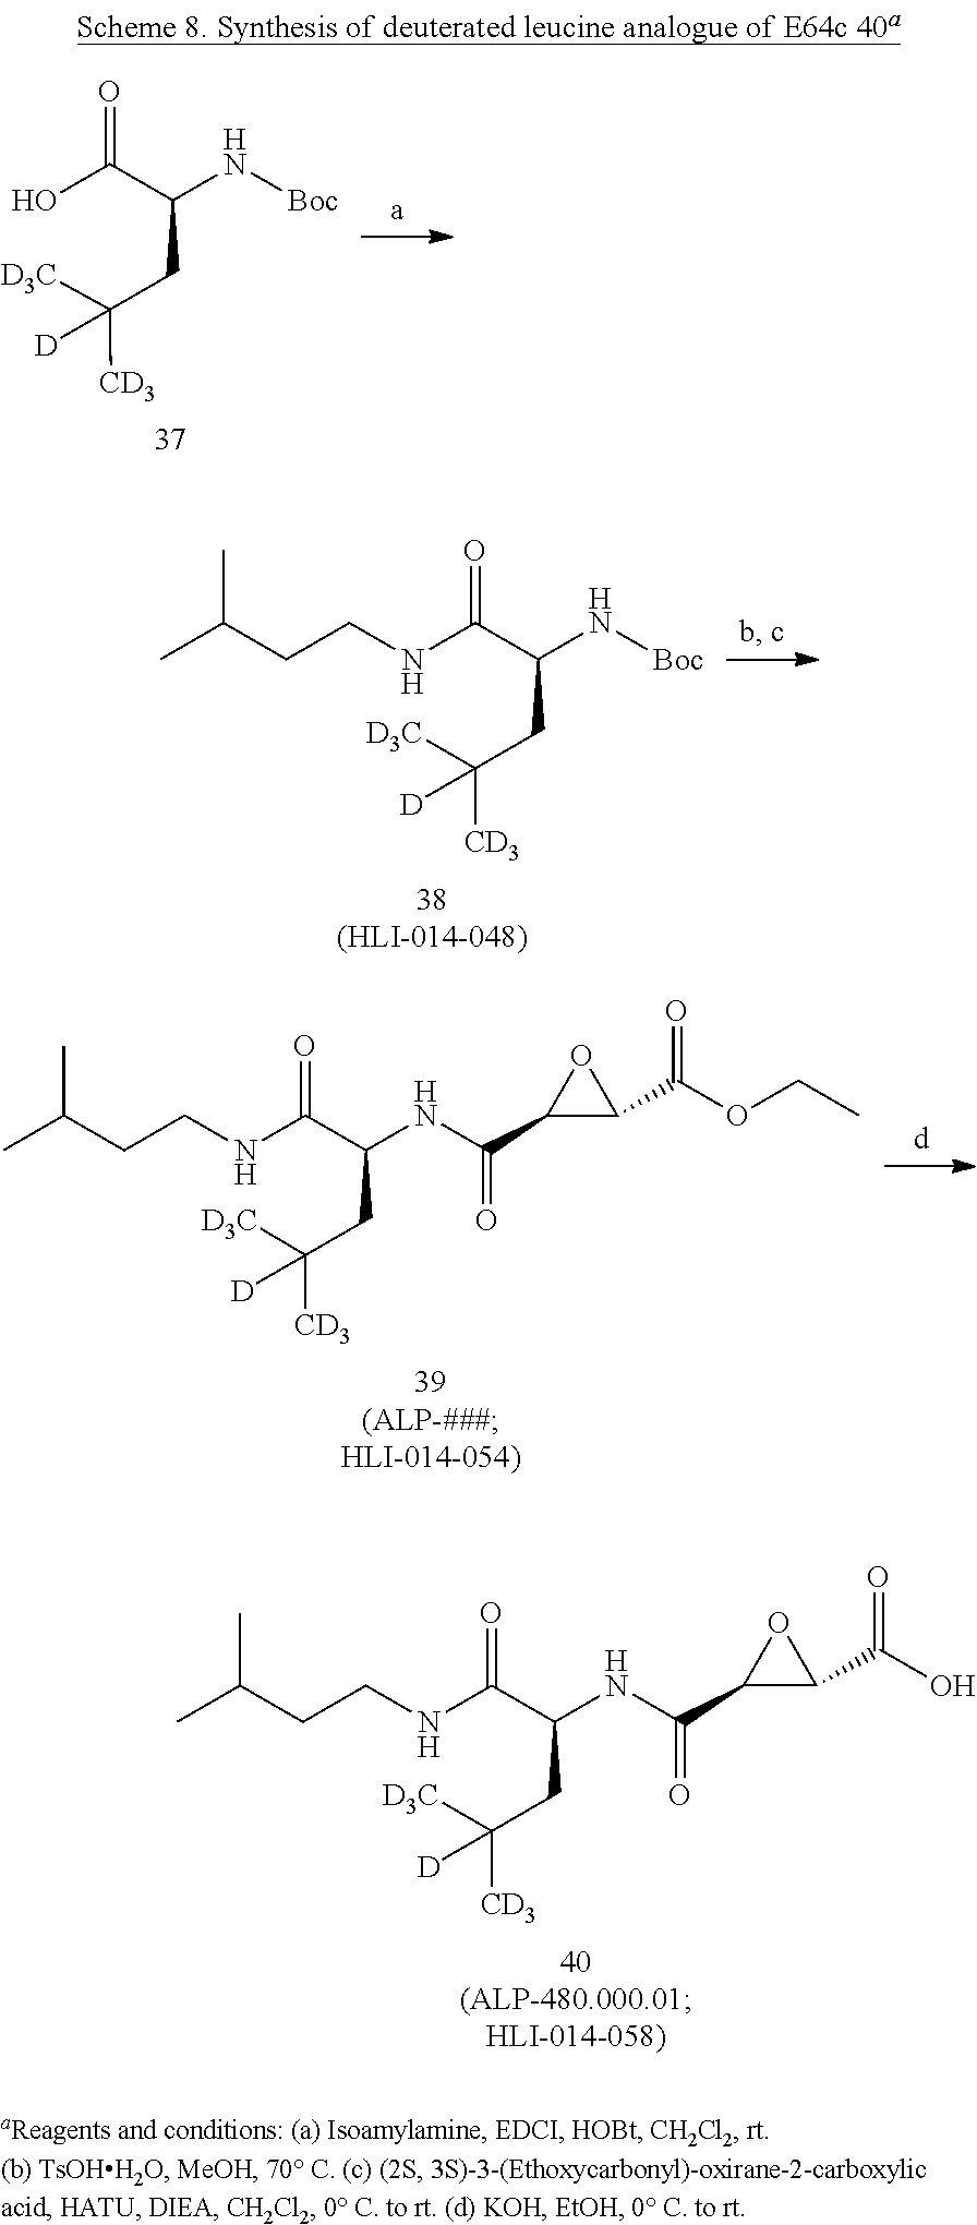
OC(C(N[Boc])CC([D3C])([CD3])[D])=O.CC(CCNC(C(N[Boc])CC([CD3])([D3C])[D])=O)C.CC(CCNC(C(NC(C1C(C(O)=O)O1)=O)CC([CD3])([D3C])[D])=O)C.CC(CCNC(C(NC(C1C(C(OCC)=O)O1)=O)CC([CD3])([D3C])[D])=O)C
